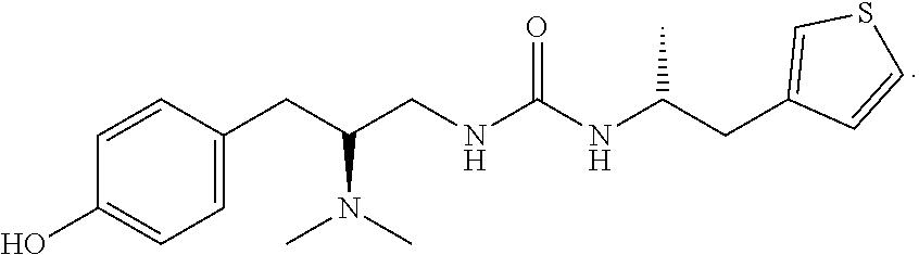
C1=CC(O)=CC=C1CC(CNC(NC(CC1=CSC=C1)C)=O)N(C)C
